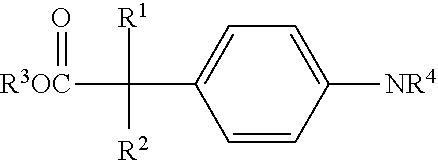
C1=CC([NR4])=CC=C1C([R3OC]=O)([R1])[R2]
